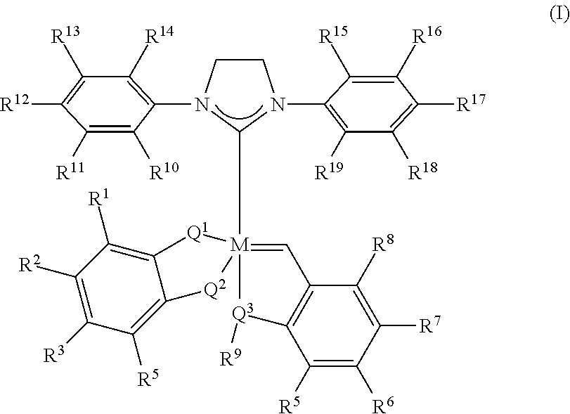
C1CN(C2=C([R14])C([R13])=C([R12])C([R11])=C2[R10])C([M]23(=CC4=C(C([R5])=C([R6])C([R7])=C4[R8])[Q3]2[R9])[Q1]C2=C([R1])C([R2])=C([R3])C([R5])=C2[Q2]3)N1C1=C([R19])C([R18])=C([R17])C([R16])=C1[R15]
